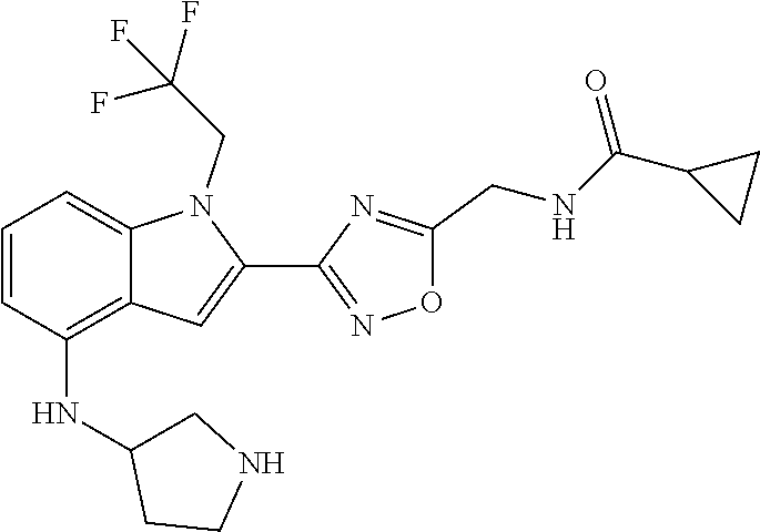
C12=CC=CC(NC3CNCC3)=C1C=C(C1=NOC(CNC(C3CC3)=O)=N1)N2CC(F)(F)F
